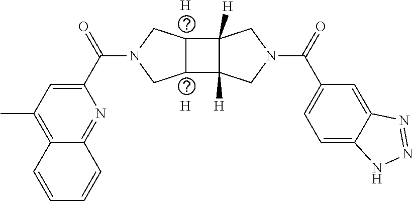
[H].[H].C1=C(C(N2CC3C(C4([H])C3([H])CN(C(C3=CC=C5C(=C3)N=NN5)=O)C4)C2)=O)N=C2C(=C1C)C=CC=C2
